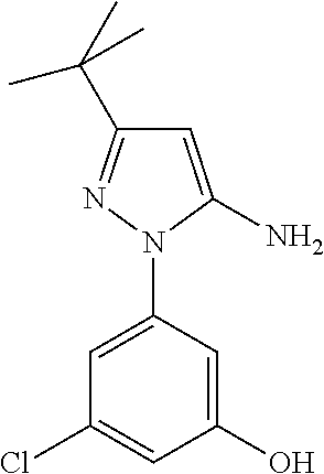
C1(O)=CC(N2C(N)=CC(C(C)(C)C)=N2)=CC(Cl)=C1
